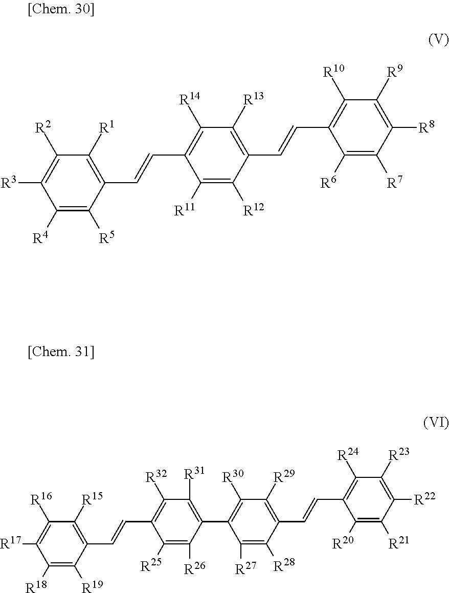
C1([R2])=C([R3])C([R4])=C([R5])C(C=CC2=C([R14])C([R13])=C(C=CC3=C([R10])C([R9])=C([R8])C([R7])=C3[R6])C([R12])=C2[R11])=C1[R1].C1([R16])=C([R17])C([R18])=C([R19])C(C=CC2=C([R32])C([R31])=C(C3=C([R30])C([R29])=C(C=CC4=C([R24])C([R23])=C([R22])C([R21])=C4[R20])C([R28])=C3[R27])C([R26])=C2[R25])=C1[R15]
